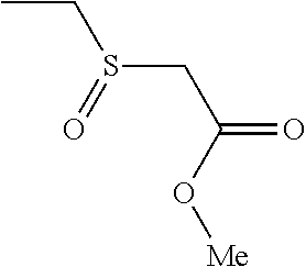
CCS(CC(=O)O[Me])=O
